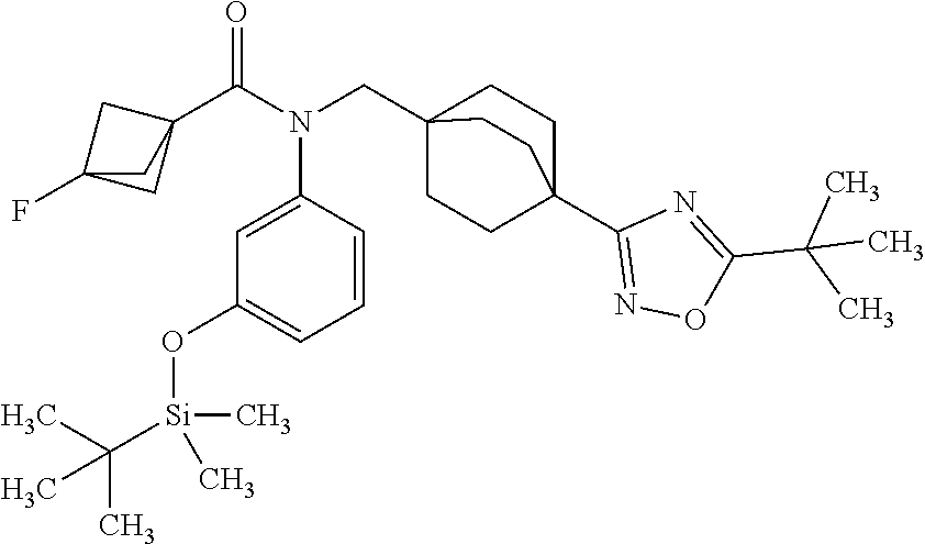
C1=C(N(CC23CCC(C4=NOC(C(C)(C)C)=N4)(CC2)CC3)C(C23CC(F)(C2)C3)=O)C=CC=C1O[Si](C(C)(C)C)(C)C
